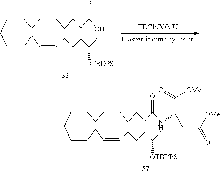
C(CCC=CCCCC(C)[OTBDPS])CCCCC=CCCCC(NC(C([OMe])=O)CC([OMe])=O)=O.C(CCC=CCCCC(C)[OTBDPS])CCCCC=CCCCC(O)=O
